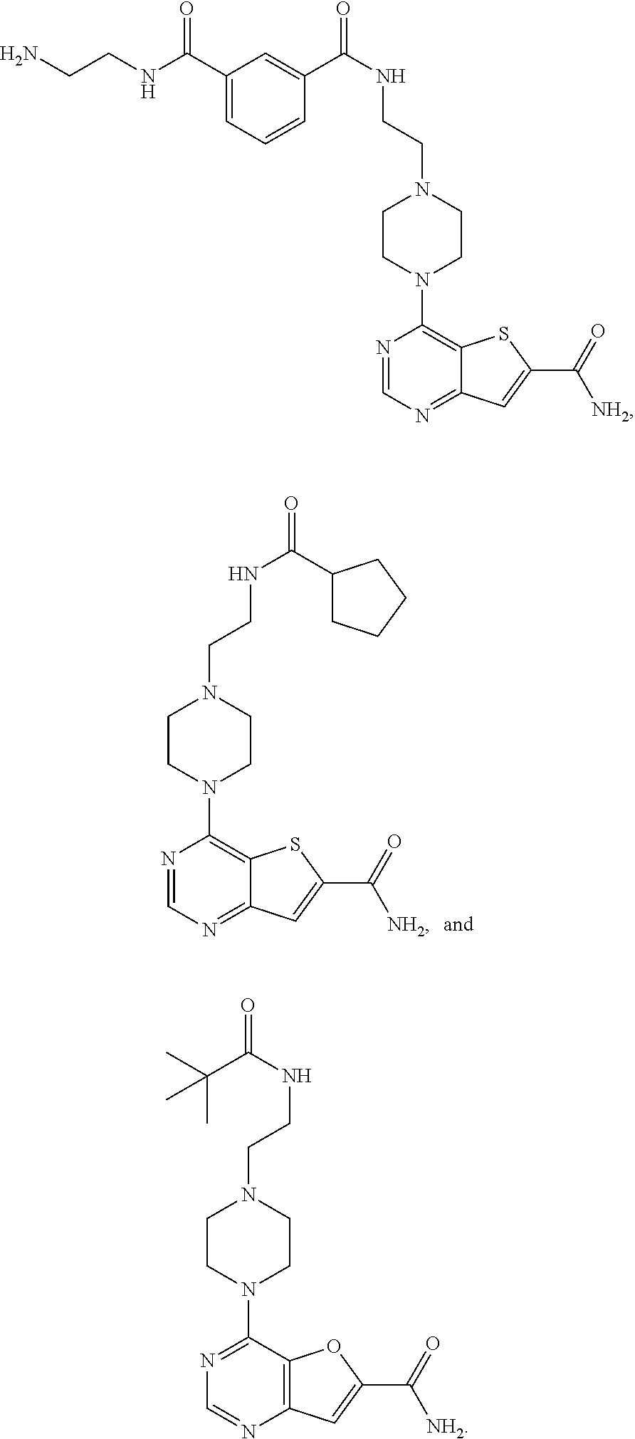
N1=CN=C2C(=C1N1CCN(CCNC(=O)C3CCCC3)CC1)SC(C(=O)[NH2])=C2.N1=CN=C2C(=C1N1CCN(CCNC(=O)C3=CC(C(NCCN)=O)=CC=C3)CC1)SC(C(=O)[NH2])=C2.N1=C(N2CCN(CCNC(=O)C(C)(C)C)CC2)C2=C(N=C1)C=C(C(=O)[NH2])O2
